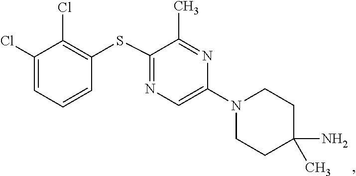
C1=C(N2CCC(N)(C)CC2)N=C(C)C(SC2=C(Cl)C(Cl)=CC=C2)=N1
